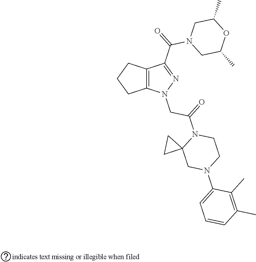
C12=C(CCC1)C(C(N1CC(C)OC(C)C1)=O)=NN2CC(=O)N1C2(CN(C3=CC=CC(C)=C3C)CC1)CC2
